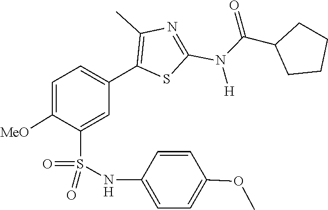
C(C1CCCC1)(N(C1=NC(C)=C(C2=CC=C([MeO])C(S(=O)(NC3=CC=C(OC)C=C3)=O)=C2)S1)[H])=O
